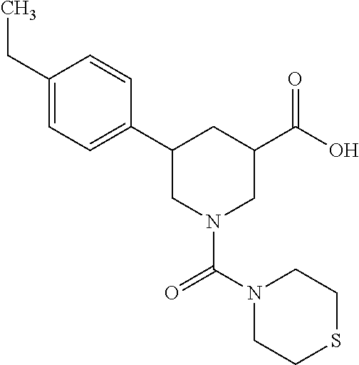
C1(CC)=CC=C(C2CN(C(=O)N3CCSCC3)CC(C(=O)O)C2)C=C1
